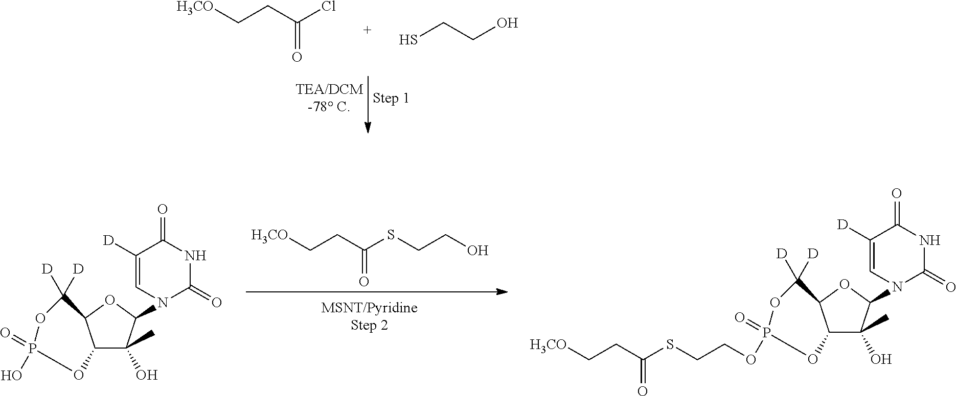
[H3CO]CCC(Cl)=O.SCCO.[H3CO]CCC(SCCO)=O.C1([D])=CN(C2C(O)(C)C3C(O2)C([D])([D])OP(=O)(O)O3)C(=O)NC1=O.C1([D])=CN(C2C(O)(C)C3C(O2)C([D])([D])OP(=O)(OCCSC(CC[H3CO])=O)O3)C(=O)NC1=O
